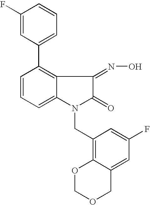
C1=CC=C2C(=C1C1=CC=CC(F)=C1)C(=NO)C(=O)N2CC1=C2C(=CC(F)=C1)COCO2
